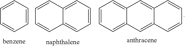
C1=CC=C2C(=C1)C=C1C(=C2)C=CC=C1.C1=CC=CC=C1.C1=CC=C2C(=C1)C=CC=C2
